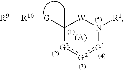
[G2]1:[G1]N([R1])[W]C([G][R10][R9])(C)[G3]:1
